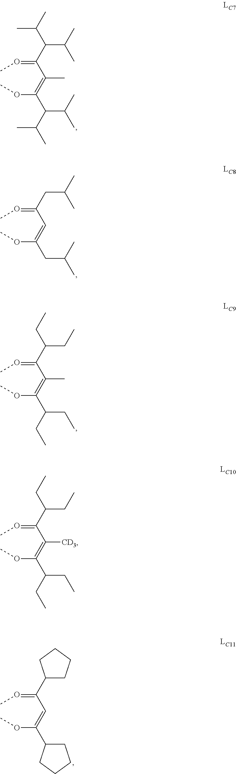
C(=OC)(C=C(OC)CC(C)C)CC(C)C.C(=OC)(C(=C(OC)C(CC)CC)C)C(CC)CC.C(=OC)(C(=C(OC)C(CC)CC)[CD3])C(CC)CC.C(=OC)(C(=C(OC)C(C(C)C)C(C)C)C)C(C(C)C)C(C)C.C(=OC)(C=C(OC)C1CCCC1)C1CCCC1
